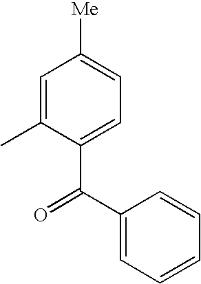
C1=C(C)C(C(=O)C2=CC=CC=C2)=CC=C1[Me]
